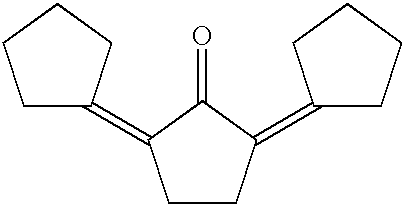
C1C(=C2CCC(=C3CCCC3)C2=O)CCC1
